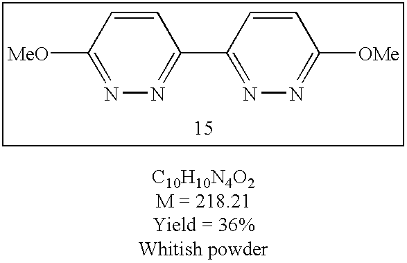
C1([MeO])=NN=C(C2=NN=C([OMe])C=C2)C=C1
